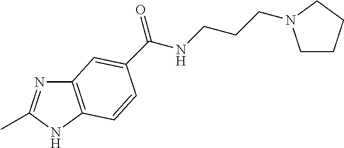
C12=C(NC(C)=N1)C=CC(C(NCCCN1CCCC1)=O)=C2
